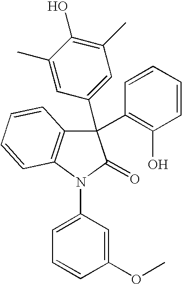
C1(C)=CC(C2(C3=C(O)C=CC=C3)C3=C(N(C4=CC=CC(OC)=C4)C2=O)C=CC=C3)=CC(C)=C1O
